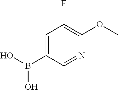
C1=C(B(O)O)C=NC(OC)=C1F
